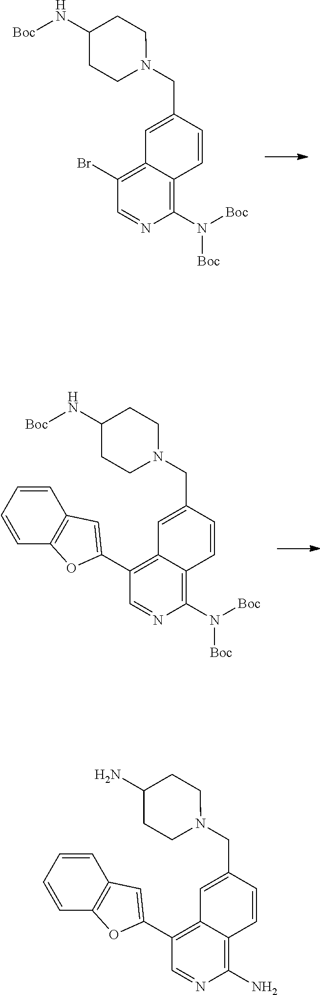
C1(Br)=C2C(=C(N([Boc])[Boc])N=C1)C=CC(CN1CCC(N[Boc])CC1)=C2.C1(C2=CC3=C(O2)C=CC=C3)=C2C(=C(N([Boc])[Boc])N=C1)C=CC(CN1CCC(N[Boc])CC1)=C2.C1(C2=CC3=C(O2)C=CC=C3)=C2C(=C(N)N=C1)C=CC(CN1CCC(N)CC1)=C2
